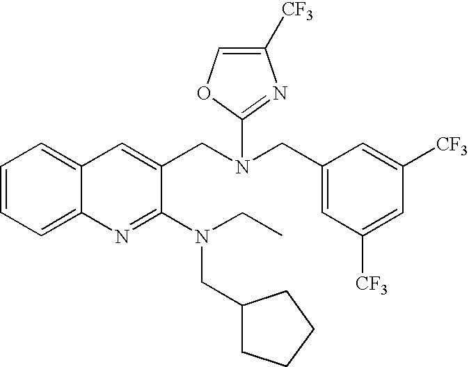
C1=CC=C2C(=C1)C=C(CN(CC1=CC([CF3])=CC([CF3])=C1)C1=NC([CF3])=CO1)C(N(CC)CC1CCCC1)=N2
